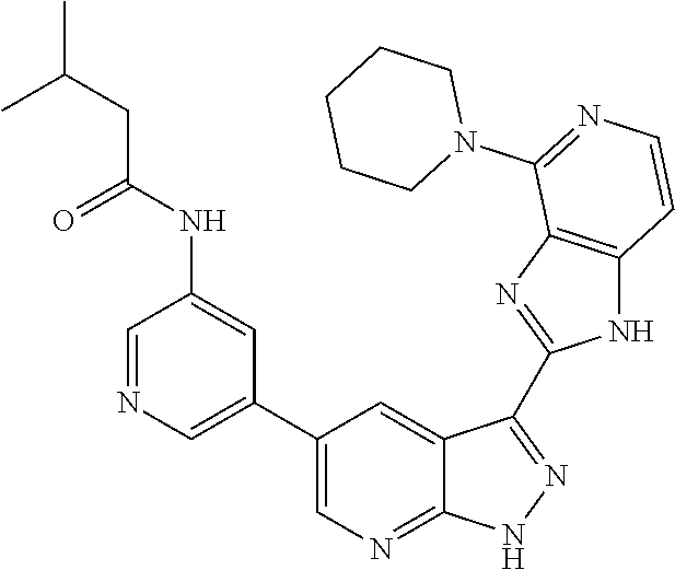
C1=NC=C(C2=CN=C3C(=C2)C(C2=NC4=C(N2)C=CN=C4N2CCCCC2)=NN3)C=C1NC(CC(C)C)=O
